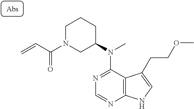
N1=C(N(C2CCCN(C(C=C)=O)C2)C)C2=C(N=C1)NC=C2CCOC
